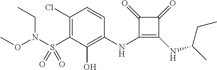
C1(Cl)=C(S(=O)(=O)N(CC)OC)C(O)=C(NC2=C(NC(C)CC)C(=O)C2=O)C=C1
